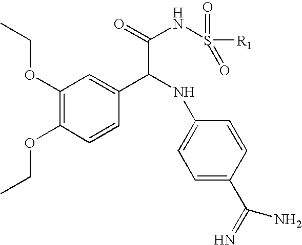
C1(OCC)=C(OCC)C=CC(C(NC2=CC=C(C(=N)N)C=C2)C(NS(=O)(=O)[R1])=O)=C1
